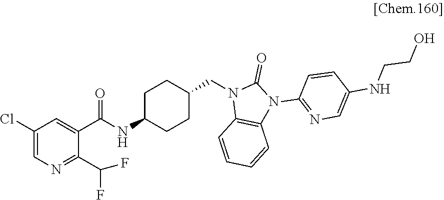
C1(Cl)=CN=C(C(F)F)C(C(NC2CCC(CN3C4=C(N(C5=NC=C(NCCO)C=C5)C3=O)C=CC=C4)CC2)=O)=C1
